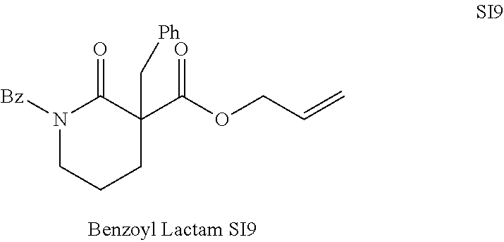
N1([Bz])CCCC(C(OCC=C)=O)(C[Ph])C1=O
